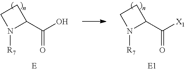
C1(C([X1])=O)CCN1[R7].C1(C(O)=O)CCN1[R7]
